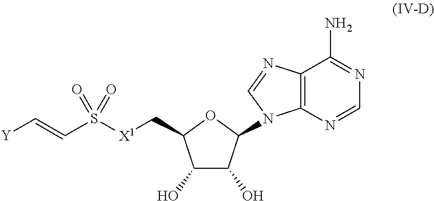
C12=C(N=CN=C1N)N(C1C(O)C(O)C(C[X1]S(C=C[Y])(=O)=O)O1)C=N2
